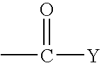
O=C(C)[Y]
